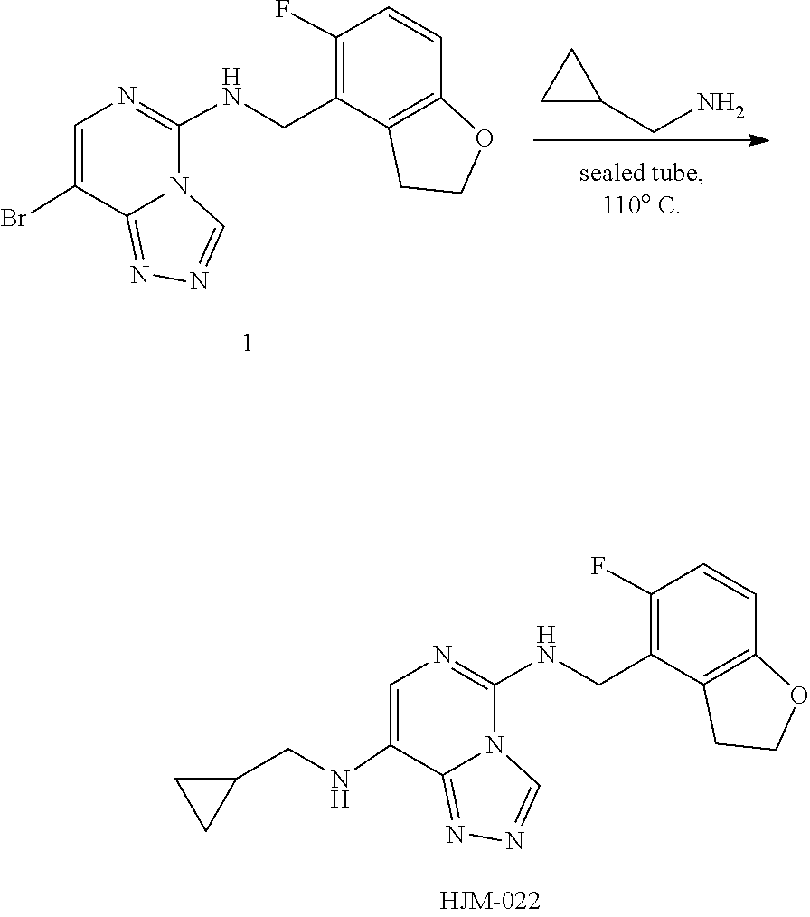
N1=C2N(C(NCC3=C(F)C=CC4=C3CCO4)=NC=C2Br)C=N1.C(N)C1CC1.N1=C2N(C(NCC3=C(F)C=CC4=C3CCO4)=NC=C2NCC2CC2)C=N1
